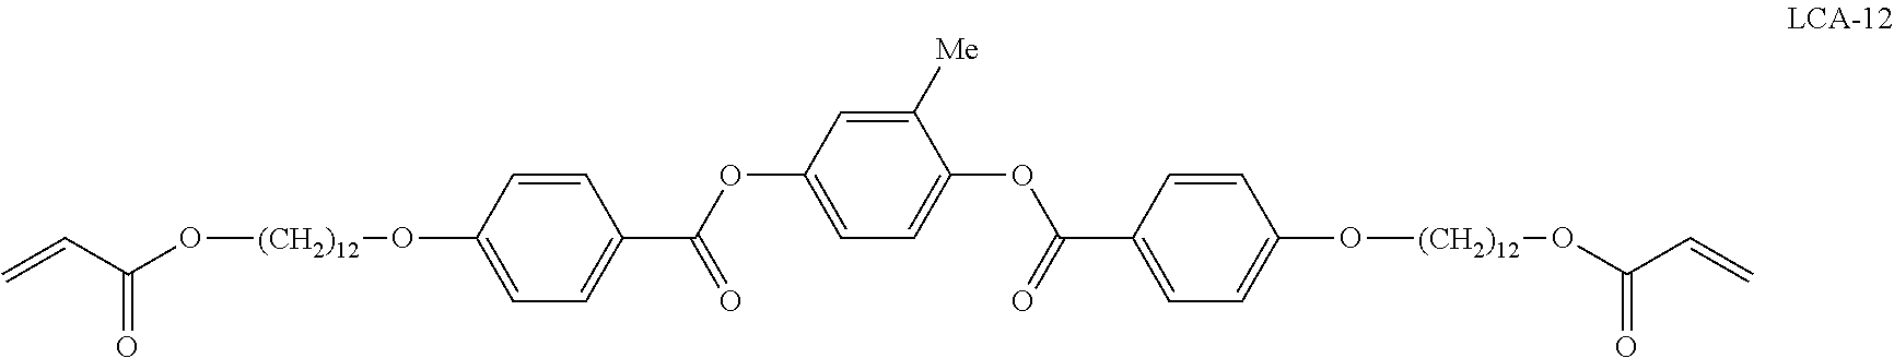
C=CC(O[(CH2)12]OC1=CC=C(C(OC2=CC=C(OC(C3=CC=C(O[(CH2)12]OC(C=C)=O)C=C3)=O)C([Me])=C2)=O)C=C1)=O
